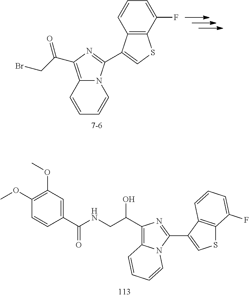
C1(OC)=C(OC)C=C(C(NCC(C2=C3N(C(C4=CSC5=C4C=CC=C5F)=N2)C=CC=C3)O)=O)C=C1.C12=C(C(=O)CBr)N=C(C3=CSC4=C3C=CC=C4F)N1C=CC=C2
